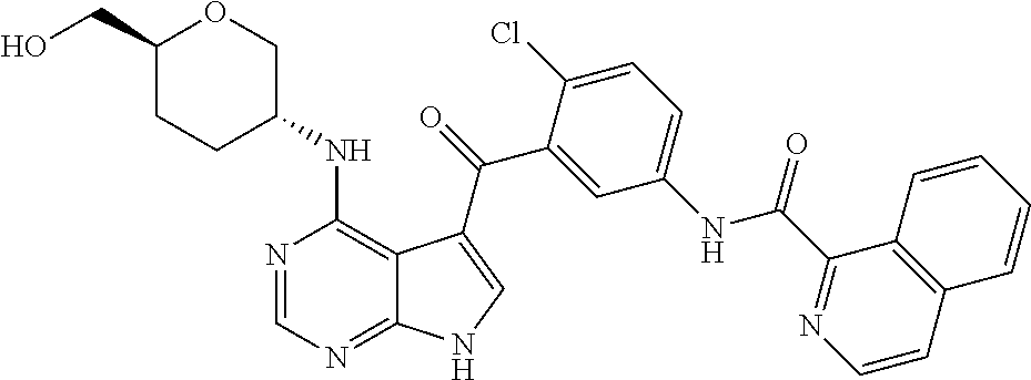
C1=C(NC(C2=NC=CC3=C2C=CC=C3)=O)C=C(C(=O)C2=CNC3=NC=NC(NC4COC(CO)CC4)=C32)C(Cl)=C1
